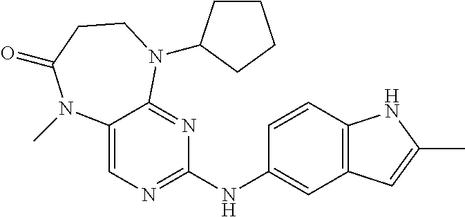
C12=CN=C(NC3=CC4=C(C=C3)NC(C)=C4)N=C1N(C1CCCC1)CCC(=O)N2C
